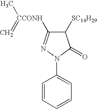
C1([SC14H29])C([CCONH](C)=C)=NN(C2=CC=CC=C2)C1=O
